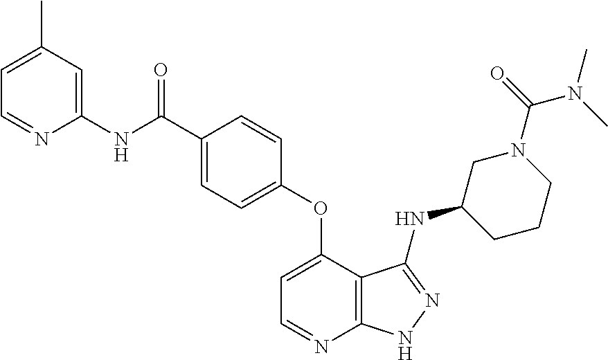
C1(C)=CC=NC(NC(C2=CC=C(OC3=CC=NC4=C3C(NC3CCCN(C(=O)N(C)C)C3)=NN4)C=C2)=O)=C1
